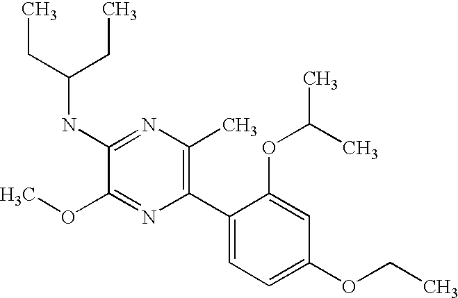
C1(NC(CC)CC)=NC(C)=C(C2=CC=C(OCC)C=C2OC(C)C)N=C1OC
